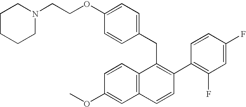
C(C1=C(C2=C(F)C=C(F)C=C2)C=CC2=C1C=CC(OC)=C2)C1=CC=C(OCCN2CCCCC2)C=C1
